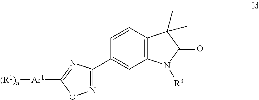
O1N=C(C2=CC3=C(C=C2)C(C)(C)C(=O)N3[R3])N=C1[Ar1][(R1)n]
